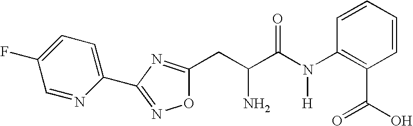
C1=NC(C2=NOC(CC(C(N(C3=C(C(=O)O)C=CC=C3)[H])=O)N)=N2)=CC=C1F
